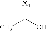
[X4]C(C)O
